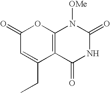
C12=C(C(=O)NC(=O)N1[OMe])C(CC)=CC(=O)O2
